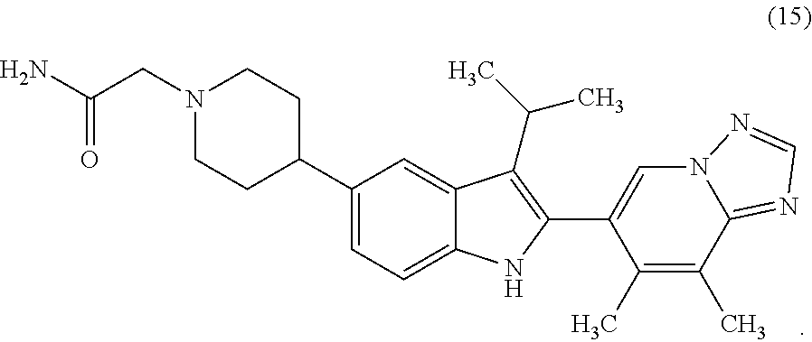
N1(CC(N)=O)CCC(C2=CC=C3C(=C2)C(C(C)C)=C(C2=CN4C(=NC=N4)C(C)=C2C)N3)CC1
